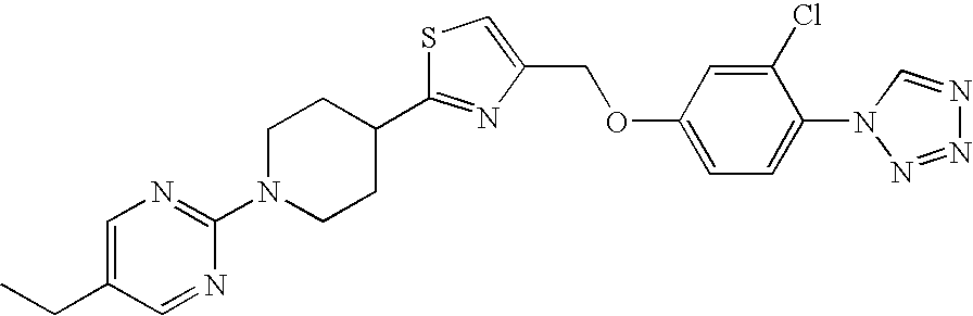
C1N(C2=NC=C(CC)C=N2)CCC(C2=NC(COC3=CC=C(N4N=NN=C4)C(Cl)=C3)=CS2)C1
